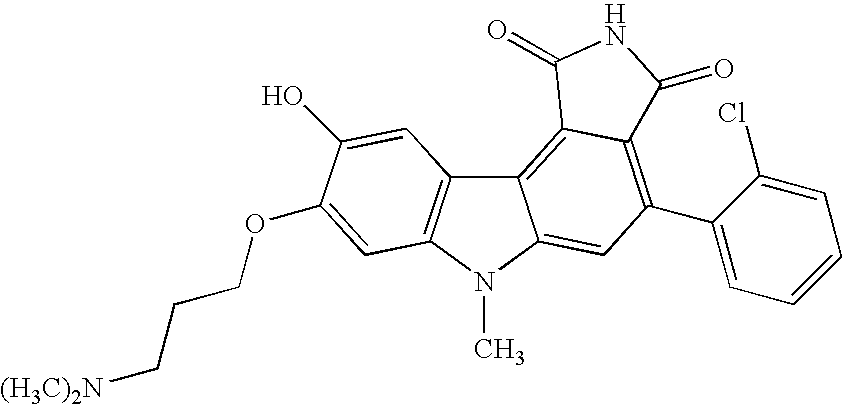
C12=C3C(=C(C4=CC=CC=C4Cl)C=C1N(C)C1=C2C=C(O)C(OCCC[(H3C)2N])=C1)C(=O)NC3=O
